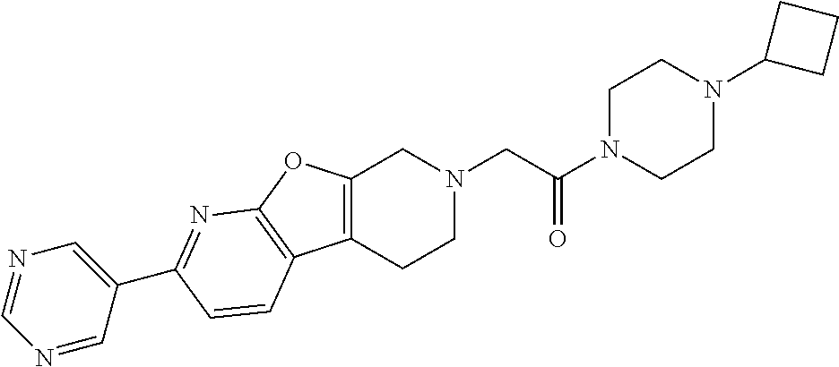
C1N(C(CN2CC3=C(CC2)C2=C(O3)N=C(C3=CN=CN=C3)C=C2)=O)CCN(C2CCC2)C1
